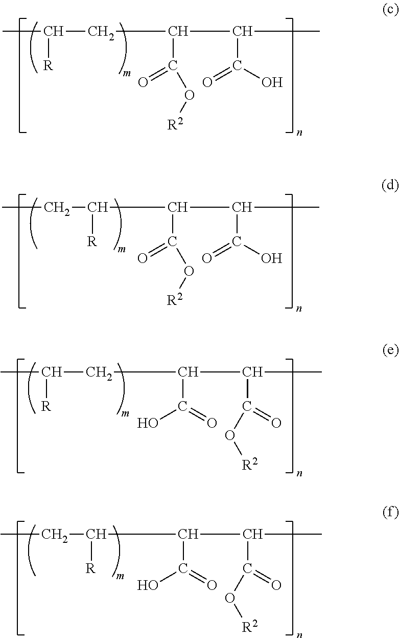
CC(CC(C(C)C(O)=O)C(O[R2])=O)[R].CCC(C(C(C)C(O)=O)C(O[R2])=O)[R].CC(CC(C(C)C(=O)O[R2])C(=O)O)[R].CCC(C(C(C)C(=O)O[R2])C(=O)O)[R]
